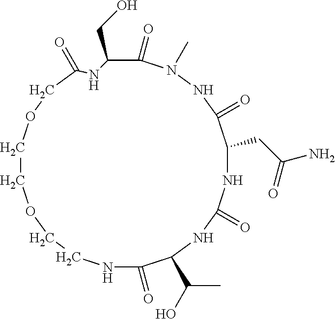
C1(=O)N(C)NC(=O)C(CC(N)=O)NC(=O)NC(C(O)C)C(=O)NCCOCCOCC(=O)NC1CO
